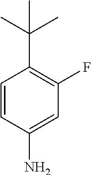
C1=CC(N)=CC(F)=C1C(C)(C)C
